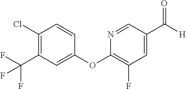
N1=CC(C(=O)[H])=CC(F)=C1OC1=CC(C(F)(F)F)=C(Cl)C=C1
